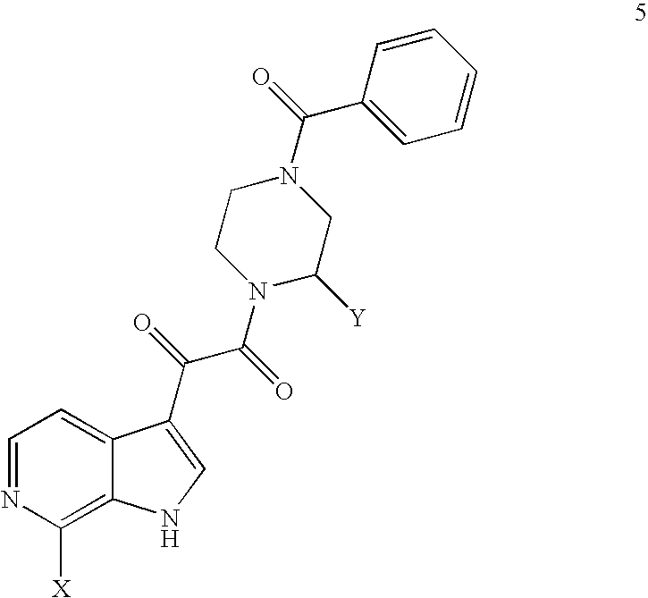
C1=NC([X])=C2C(=C1)C(C(=O)C(=O)N1C([Y])CN(C(=O)C3=CC=CC=C3)CC1)=CN2
